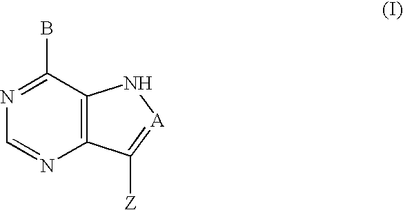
N1=C(B)C2=C(N=C1)C([Z])=[A]N2
